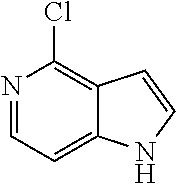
N1=CC=C2C(=C1Cl)C=CN2
